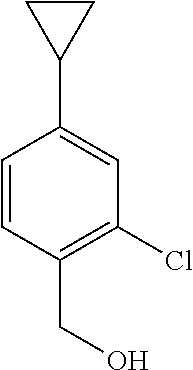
C1=CC(CO)=C(Cl)C=C1C1CC1
